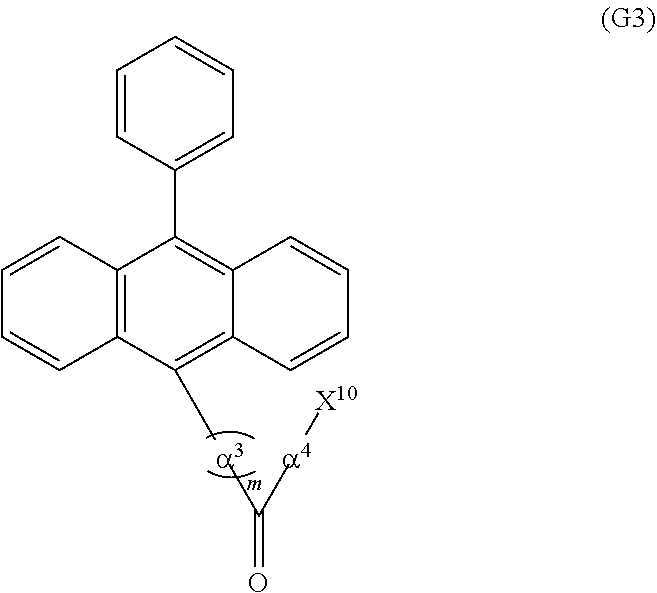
[a3](C1=C2C(=C(C3=CC=CC=C3)C3=C1C=CC=C3)C=CC=C2)C([a4][X10])=O
